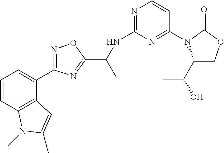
C1=CC2=C(C(C3=NOC(C(NC4=NC=CC(N5C(C(O)C)COC5=O)=N4)C)=N3)=C1)C=C(C)N2C
